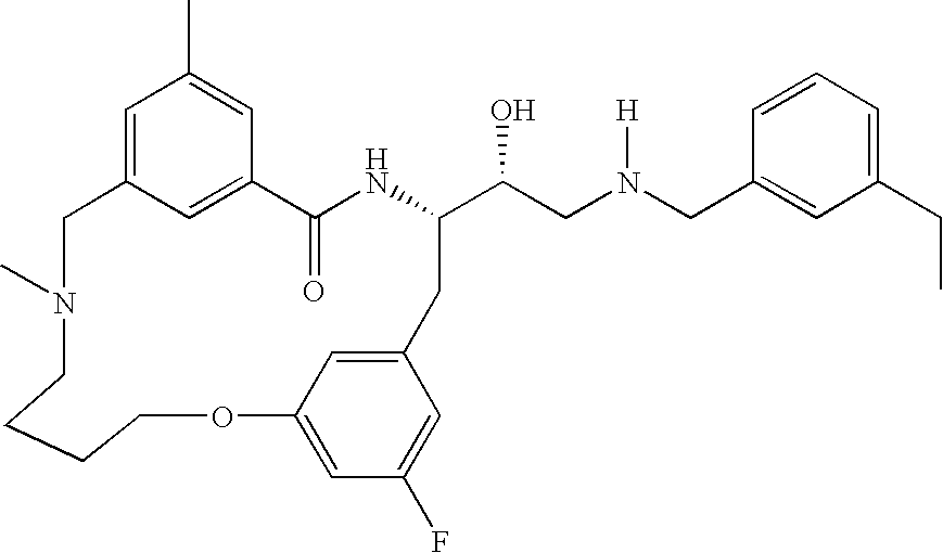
C12=CC(=CC(C)=C1)CN(C)CCCCOC1=CC(F)=CC(=C1)CC(C(CN(CC1=CC(CC)=CC=C1)[H])O)NC2=O
